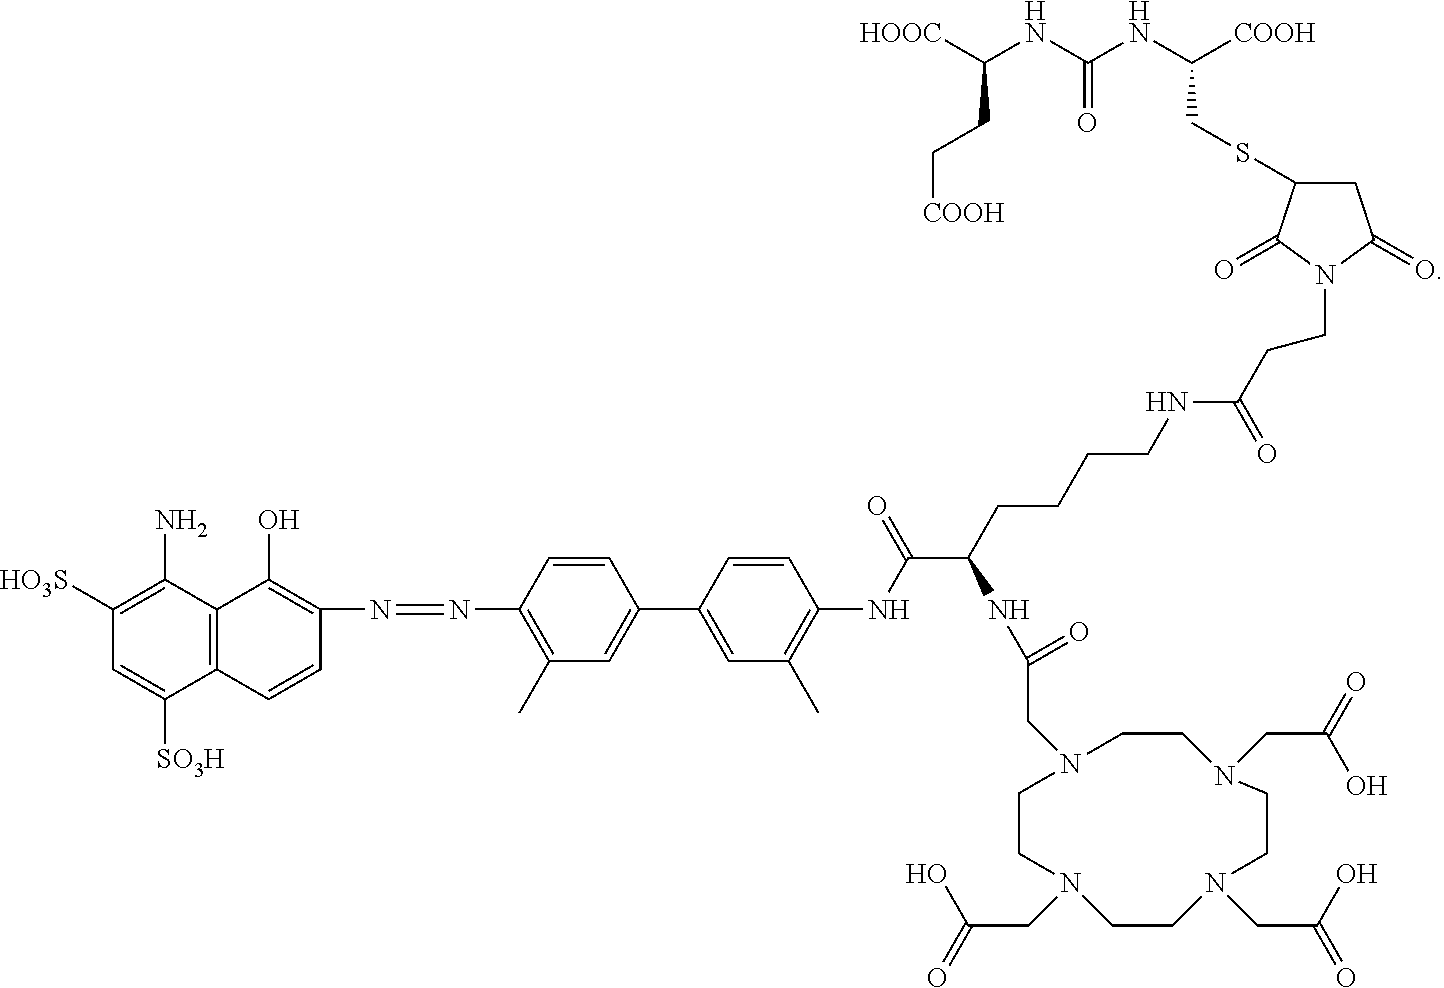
C12=C(C(N)=C([HO3S])C=C1[SO3H])C(O)=C(N=NC1=C(C)C=C(C3=CC(C)=C(NC(C(CCCCNC(CCN4C(=O)CC(SCC(NC(NC([HOOC])CC[COOH])=O)[COOH])C4=O)=O)NC(CN4CCN(CC(=O)O)CCN(CC(=O)O)CCN(CC(=O)O)CC4)=O)=O)C=C3)C=C1)C=C2
